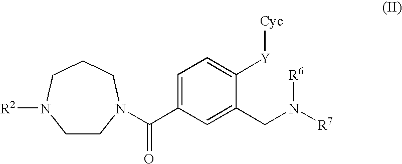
C1=C(C(N2CCN([R2])CCC2)=O)C=C(CN([R7])[R6])C([Y][Cyc])=C1
